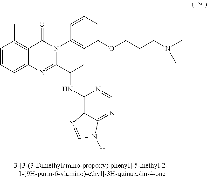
C1=CC=C2C(=C1C)C(=O)N(C1=CC(OCCCN(C)C)=CC=C1)C(C(C)NC1=C3C(=NC=N1)N([H])C=N3)=N2
